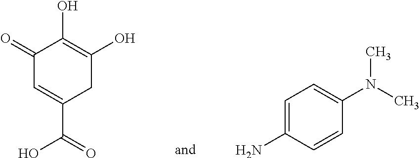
C1(=O)C=C(C(=O)O)CC(O)=C1O.C1=C(N)C=CC(N(C)C)=C1
